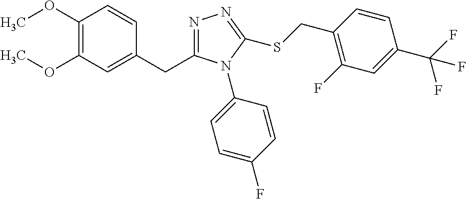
C1(OC)=C(OC)C=C(CC2=NN=C(SCC3=C(F)C=C(C(F)(F)F)C=C3)N2C2=CC=C(F)C=C2)C=C1
